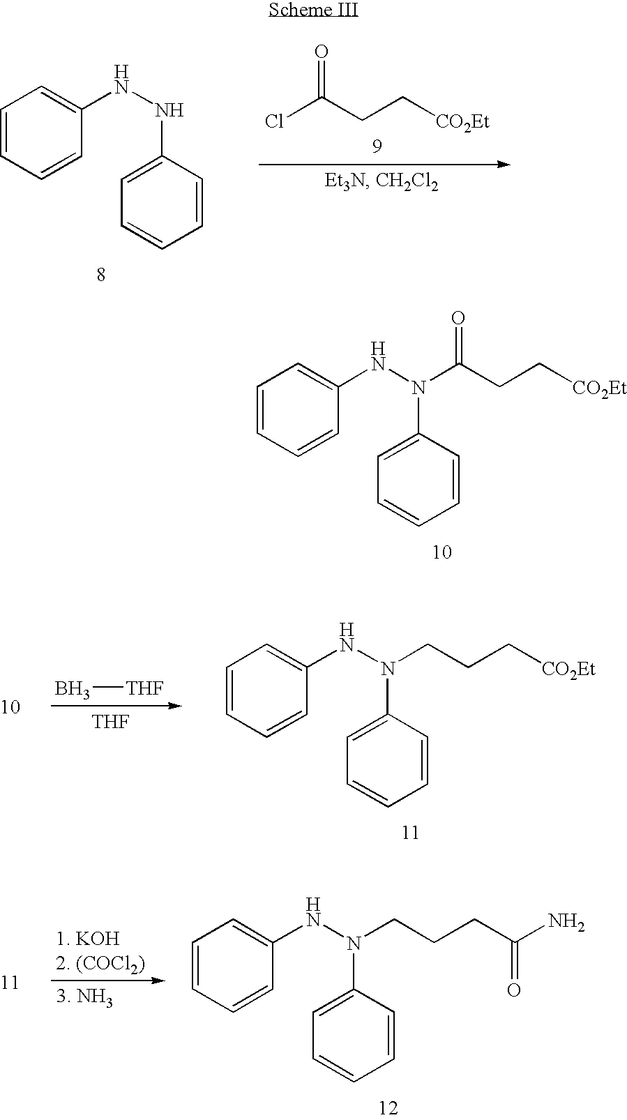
C1=CC=CC(NNC2=CC=CC=C2)=C1.ClC(CC[CO2Et])=O.C1=CC=CC(NN(C2=CC=CC=C2)C(CC[CO2Et])=O)=C1.C1=CC=CC(NN(C2=CC=CC=C2)CCC[CO2Et])=C1.B[THF].[THF].C1=CC=CC(NN(C2=CC=CC=C2)CCCC(N)=O)=C1
